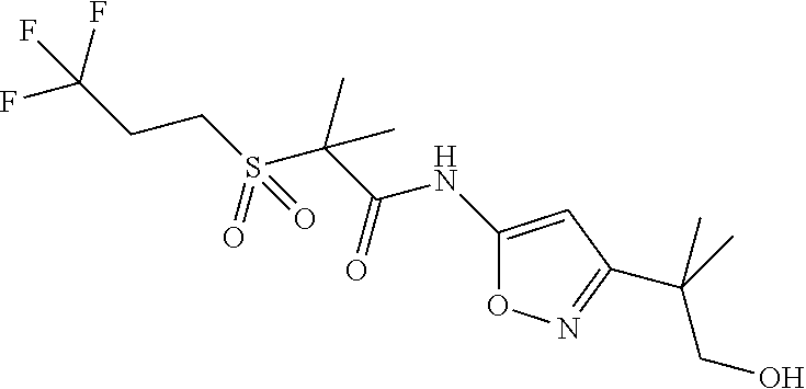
C1(NC(C(C)(S(CCC(F)(F)F)(=O)=O)C)=O)=CC(C(C)(CO)C)=NO1
